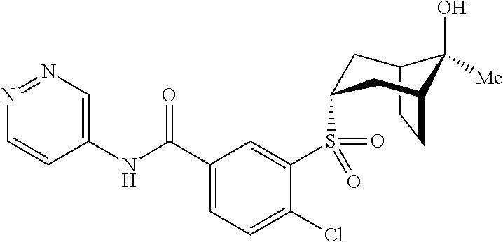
C12CCC(CC(S(C3=CC(C(NC4=CN=NC=C4)=O)=CC=C3Cl)(=O)=O)C1)C2(O)[Me]
